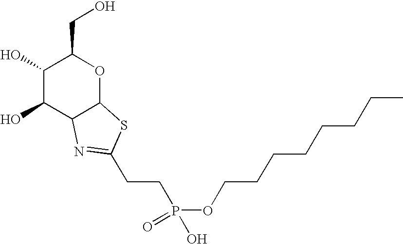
C1(O)C(O)C2C(OC1CO)SC(CCP(OCCCCCCCC)(O)=O)=N2
